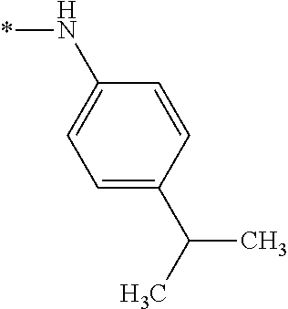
*NC1=CC=C(C(C)C)C=C1
